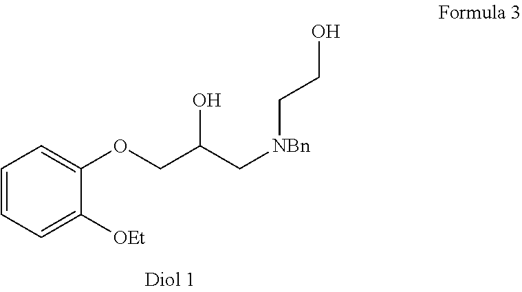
OC(COC1=CC=CC=C1[OEt])C[NBn]CCO
